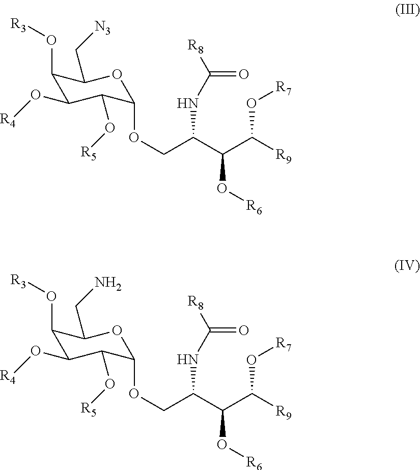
C1(O[R3])C(O[R4])C(O[R5])C(OCC(C(C([R9])O[R7])O[R6])NC(=O)[R8])OC1C[N3].C1(O[R3])C(O[R4])C(O[R5])C(OCC(C(C([R9])O[R7])O[R6])NC(=O)[R8])OC1CN
